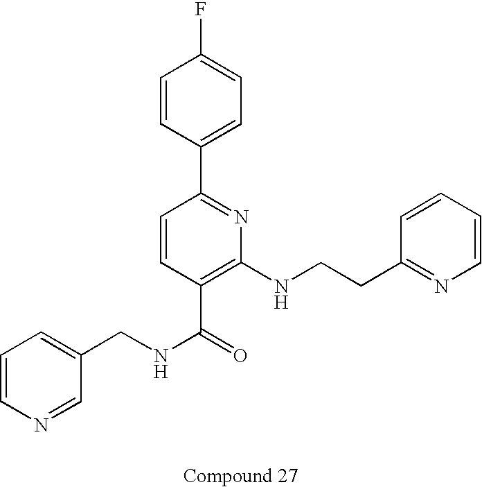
C1=CN=CC(CNC(=O)C2=C(NCCC3=NC=CC=C3)N=C(C3=CC=C(F)C=C3)C=C2)=C1
